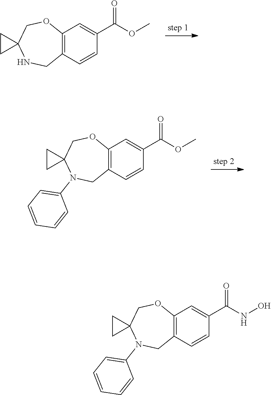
C12=C(C=CC(C(OC)=O)=C1)CN(C1=CC=CC=C1)C1(CO2)CC1.C12=C(C=CC(C(NO)=O)=C1)CN(C1=CC=CC=C1)C1(CO2)CC1.C12=C(C=CC(C(OC)=O)=C1)CNC1(CO2)CC1
